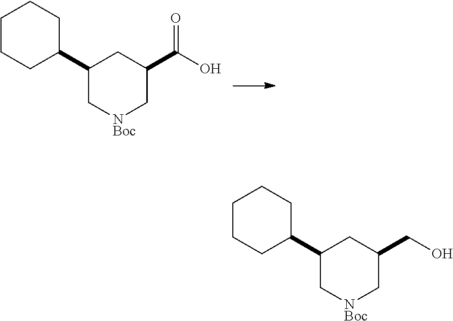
C1(C2CCCCC2)C[NBoc]CC(CO)C1.C1(C2CCCCC2)C[NBoc]CC(C(O)=O)C1
